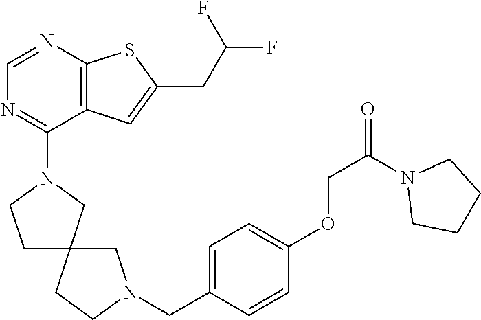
C1=NC2=C(C(N3CCC4(C3)CCN(CC3=CC=C(OCC(=O)N5CCCC5)C=C3)C4)=N1)C=C(CC(F)F)S2
